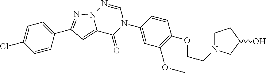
C1(Cl)=CC=C(C2=NN3C(=C2)C(=O)N(C2=CC(OC)=C(OCCN4CCC(O)C4)C=C2)C=N3)C=C1
